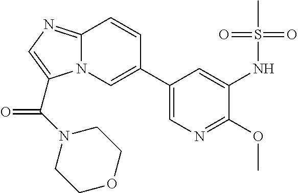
C12=NC=C(C(N3CCOCC3)=O)N1C=C(C1=CN=C(OC)C(NS(C)(=O)=O)=C1)C=C2
